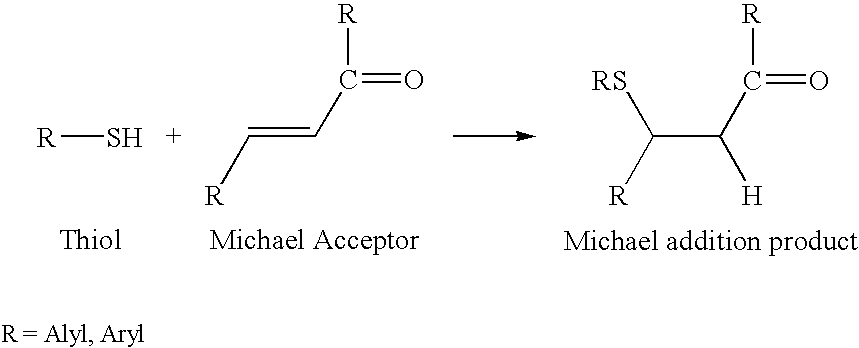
C(=C[R])C(=O)[R].C(C(C(=O)[R])[H])([R])[RS].[R]S
